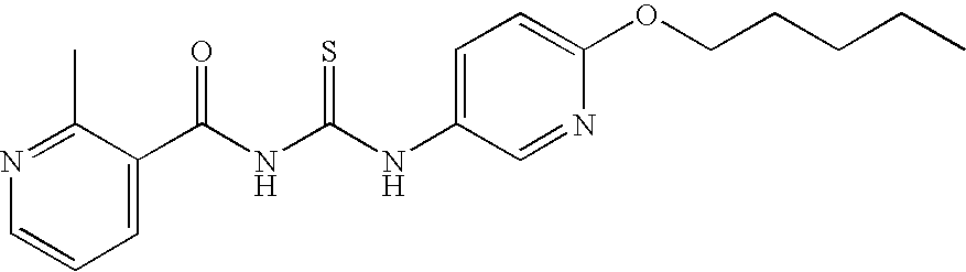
C(NC(NC1=CC=C(OCCCCC)N=C1)=S)(=O)C1=CC=CN=C1C
